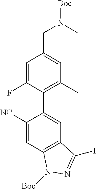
C1=C(F)C(C2=CC3=C(C=C2[NC])N([Boc])N=C3I)=C(C)C=C1CN(C)[Boc]
